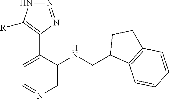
C1=C(C2=C([R])NN=N2)C(NCC2C3=C(CC2)C=CC=C3)=CN=C1
